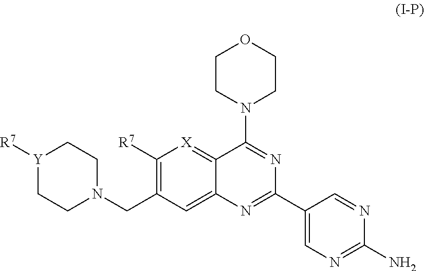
C1(CN2CC[Y]([R7])CC2)=C([R7])[X]=C2C(=C1)N=C(C1=CN=C(N)N=C1)N=C2N1CCOCC1
